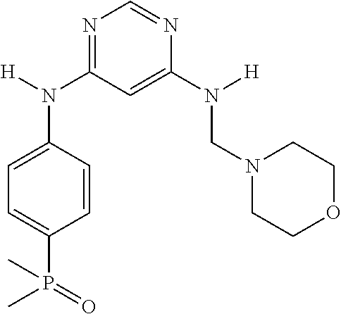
N1=C(N(C2=CC=C(P(=O)(C)C)C=C2)[H])C=C(N([H])CN2CCOCC2)N=C1
